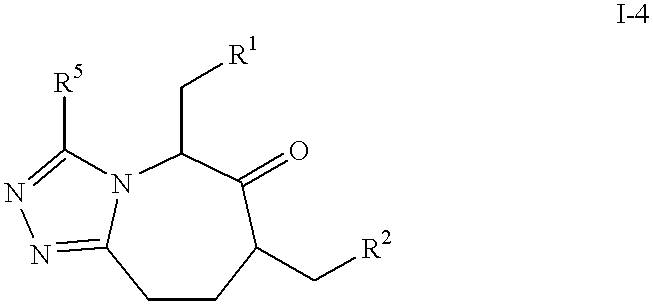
C1CC(C[R2])C(=O)C(C[R1])N2C1=NN=C2[R5]
